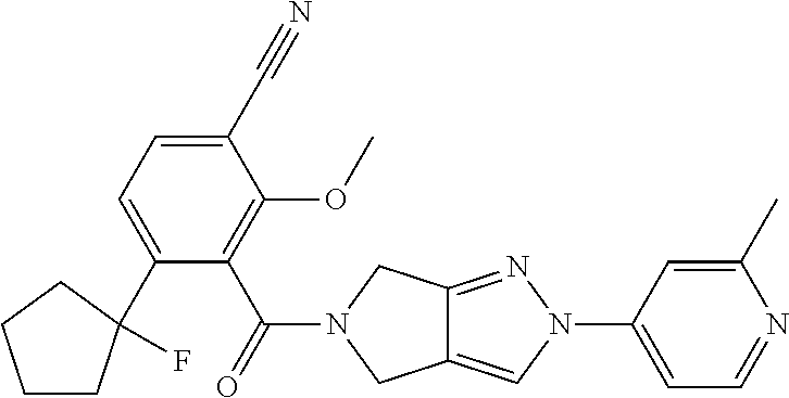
C1(C#N)=CC=C(C2(F)CCCC2)C(C(=O)N2CC3=CN(C4=CC=NC(C)=C4)N=C3C2)=C1OC
